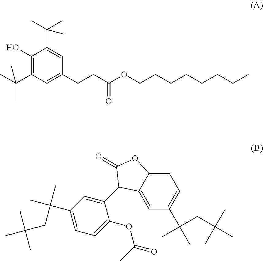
C1(O)=C(C(C)(C)C)C=C(CCC(OCCCCCCCC)=O)C=C1C(C)(C)C.C1=C2C(=CC(C(C)(CC(C)(C)C)C)=C1)C(C1=CC(C(C)(C)CC(C)(C)C)=CC=C1OC(=O)C)C(=O)O2
